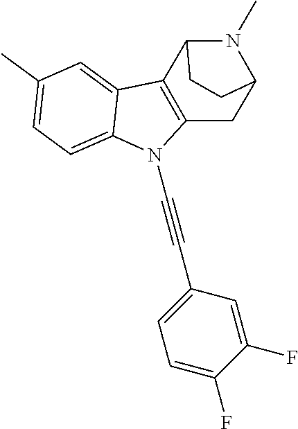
C1(C)=CC=C2C(=C1)C1=C(N2C#CC2=CC=C(F)C(F)=C2)CC2N(C)C1CC2
